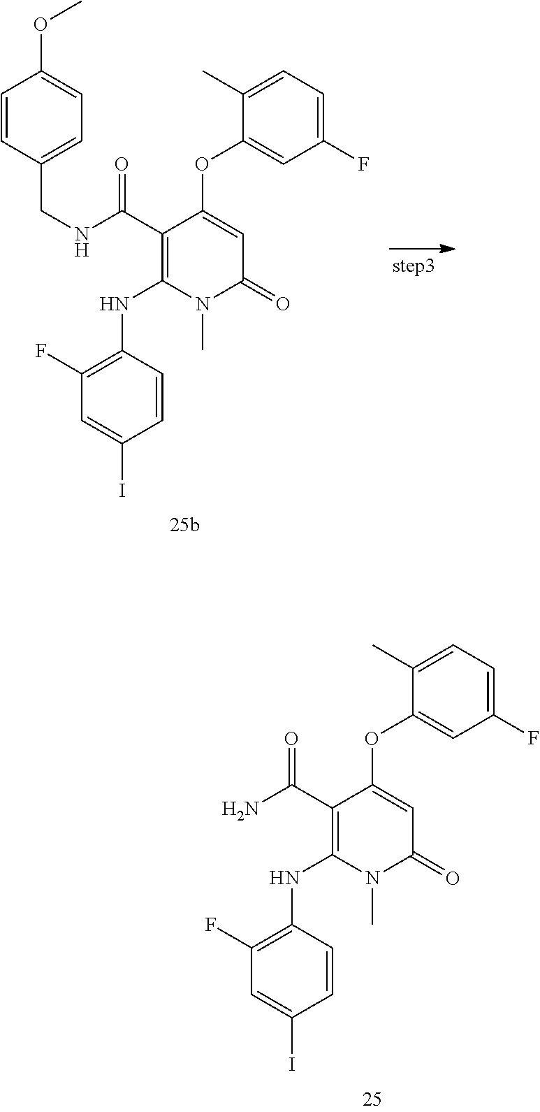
C1(C(NCC2=CC=C(OC)C=C2)=O)=C(NC2=C(F)C=C(I)C=C2)N(C)C(=O)C=C1OC1=CC(F)=CC=C1C.C1(C(N)=O)=C(NC2=C(F)C=C(I)C=C2)N(C)C(=O)C=C1OC1=CC(F)=CC=C1C
